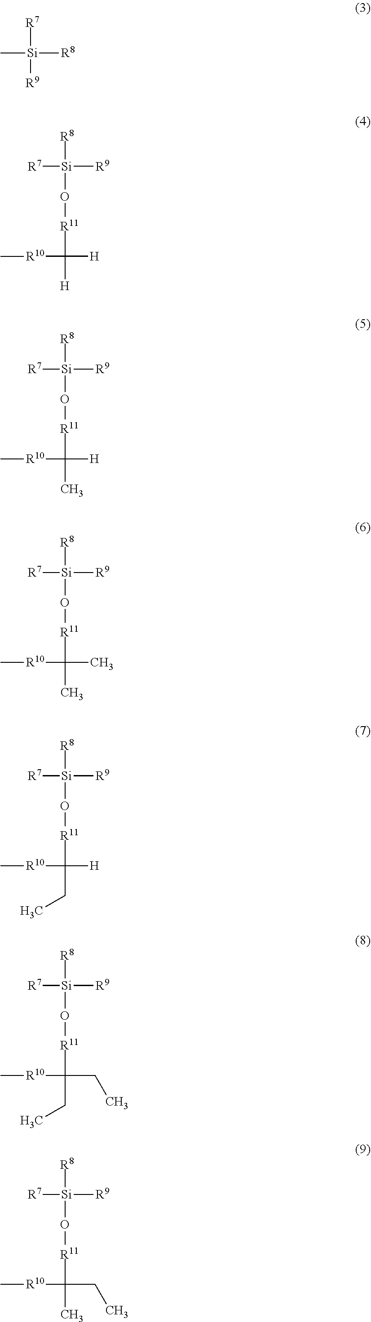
C[Si]([R7])([R9])[R8].[R7][Si]([R8])(O[R11]C([R10]C)([H])[H])[R9].[R7][Si]([R8])(O[R11]C([R10]C)([H])C)[R9].[R7][Si]([R8])(O[R11]C([R10]C)(C)C)[R9].[R7][Si]([R8])(O[R11]C([R10]C)([H])CC)[R9].[R7][Si]([R8])(O[R11]C([R10]C)(CC)CC)[R9].[R7][Si]([R8])(O[R11]C([R10]C)(CC)C)[R9]
